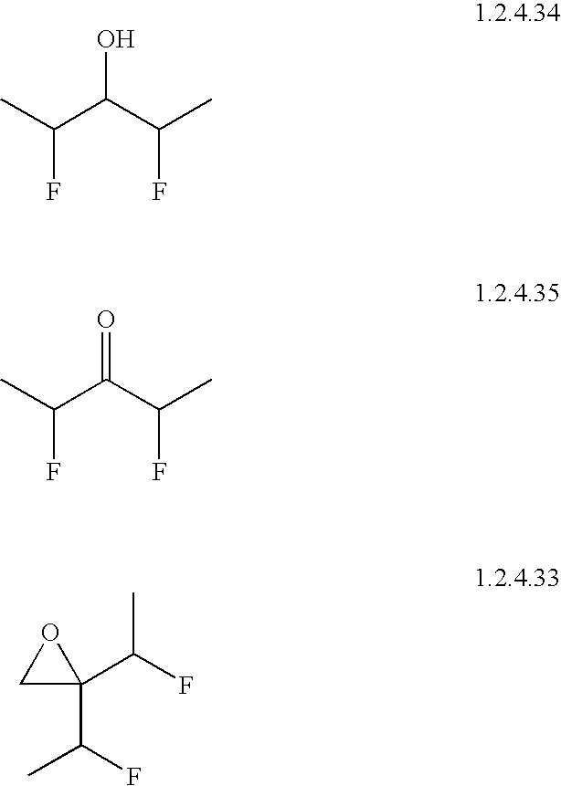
CC(C(C(C)F)O)F.CC(C(C(C)F)=O)F.C1C(C(F)C)(C(F)C)O1
